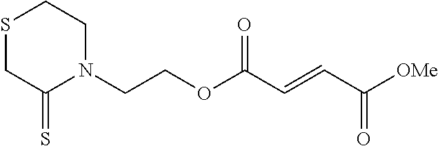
C(COC(C=CC([OMe])=O)=O)N1CCSCC1=S
